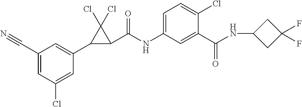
C1(C2C(C(NC3=CC=C(Cl)C(C(NC4CC(F)(F)C4)=O)=C3)=O)C2(Cl)Cl)=CC(C#N)=CC(Cl)=C1
